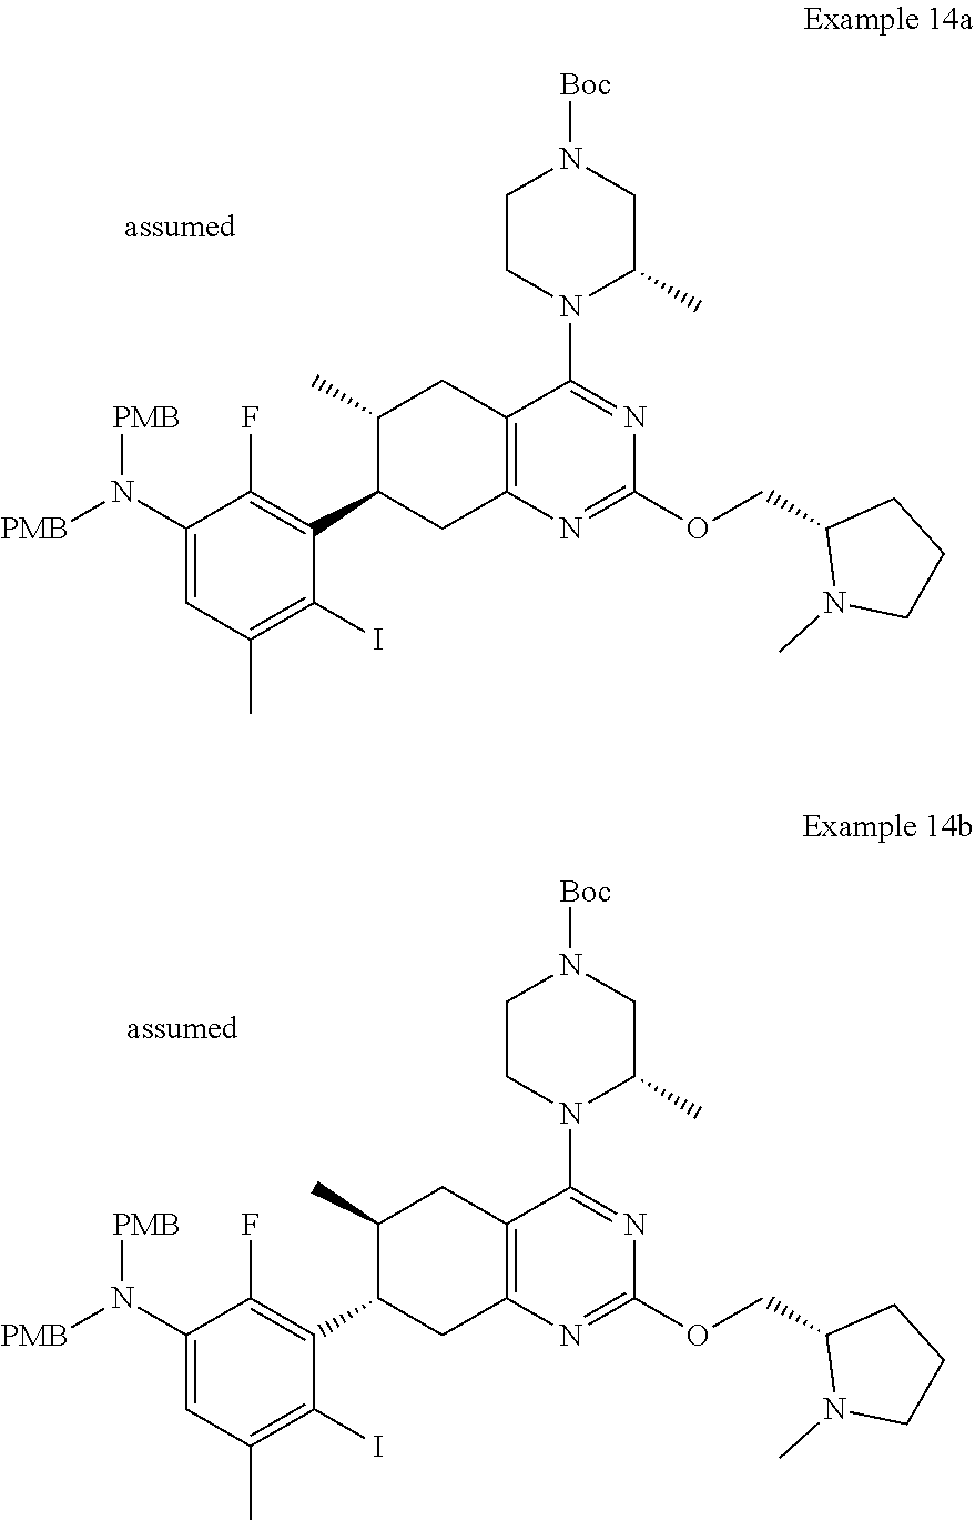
C1(N([PMB])[PMB])=CC(C)=C(I)C(C2CC3=C(CC2C)C(N2C(C)CN([Boc])CC2)=NC(OCC2N(C)CCC2)=N3)=C1F.C1(N([PMB])[PMB])=CC(C)=C(I)C(C2CC3=C(CC2C)C(N2C(C)CN([Boc])CC2)=NC(OCC2N(C)CCC2)=N3)=C1F
